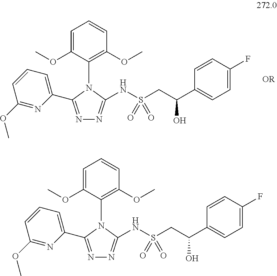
N1=C(C2=CC=CC(OC)=N2)N(C2=C(OC)C=CC=C2OC)C(NS(CC(C2=CC=C(F)C=C2)O)(=O)=O)=N1.N1=C(C2=CC=CC(OC)=N2)N(C2=C(OC)C=CC=C2OC)C(NS(CC(C2=CC=C(F)C=C2)O)(=O)=O)=N1
